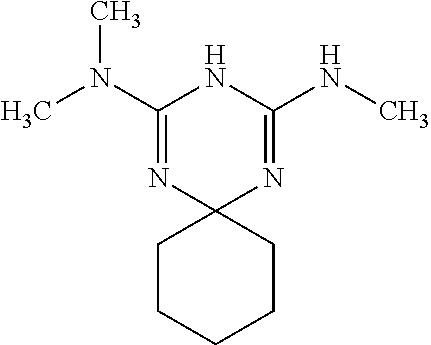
CN(C1=NC2(N=C(NC)N1)CCCCC2)C
